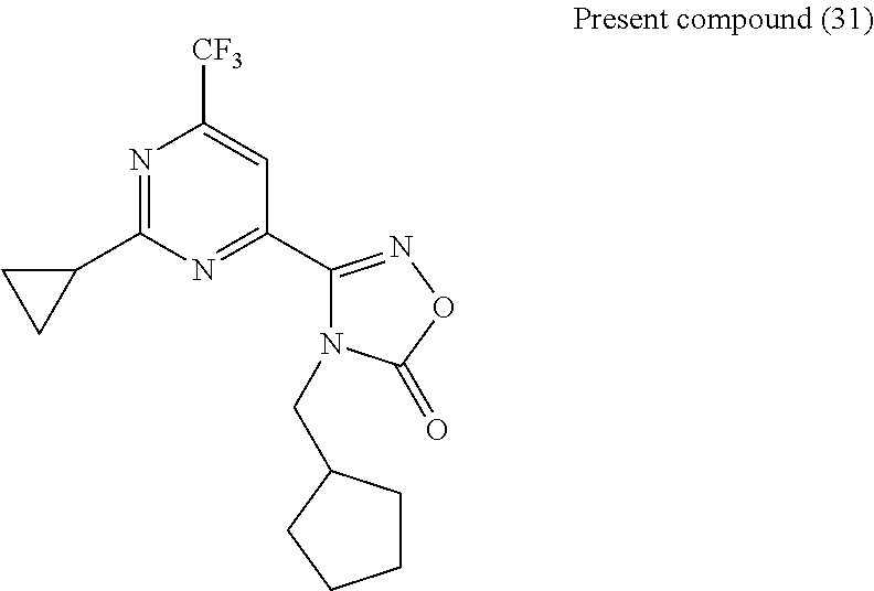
C1CC(CN2C(C3=NC(C4CC4)=NC([CF3])=C3)=NOC2=O)CC1
